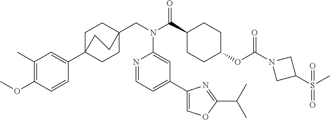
C1(C)=C(OC)C=CC(C23CCC(CN(C(C4CCC(OC(N5CC(S(C)(=O)=O)C5)=O)CC4)=O)C4=CC(C5=COC(C(C)C)=N5)=CC=N4)(CC2)CC3)=C1
